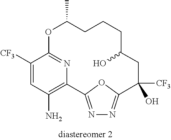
C1([CF3])=CC(N)=C2N=C1OC(C)CCCC(O)CC([CF3])(O)C1=NN=C2O1
